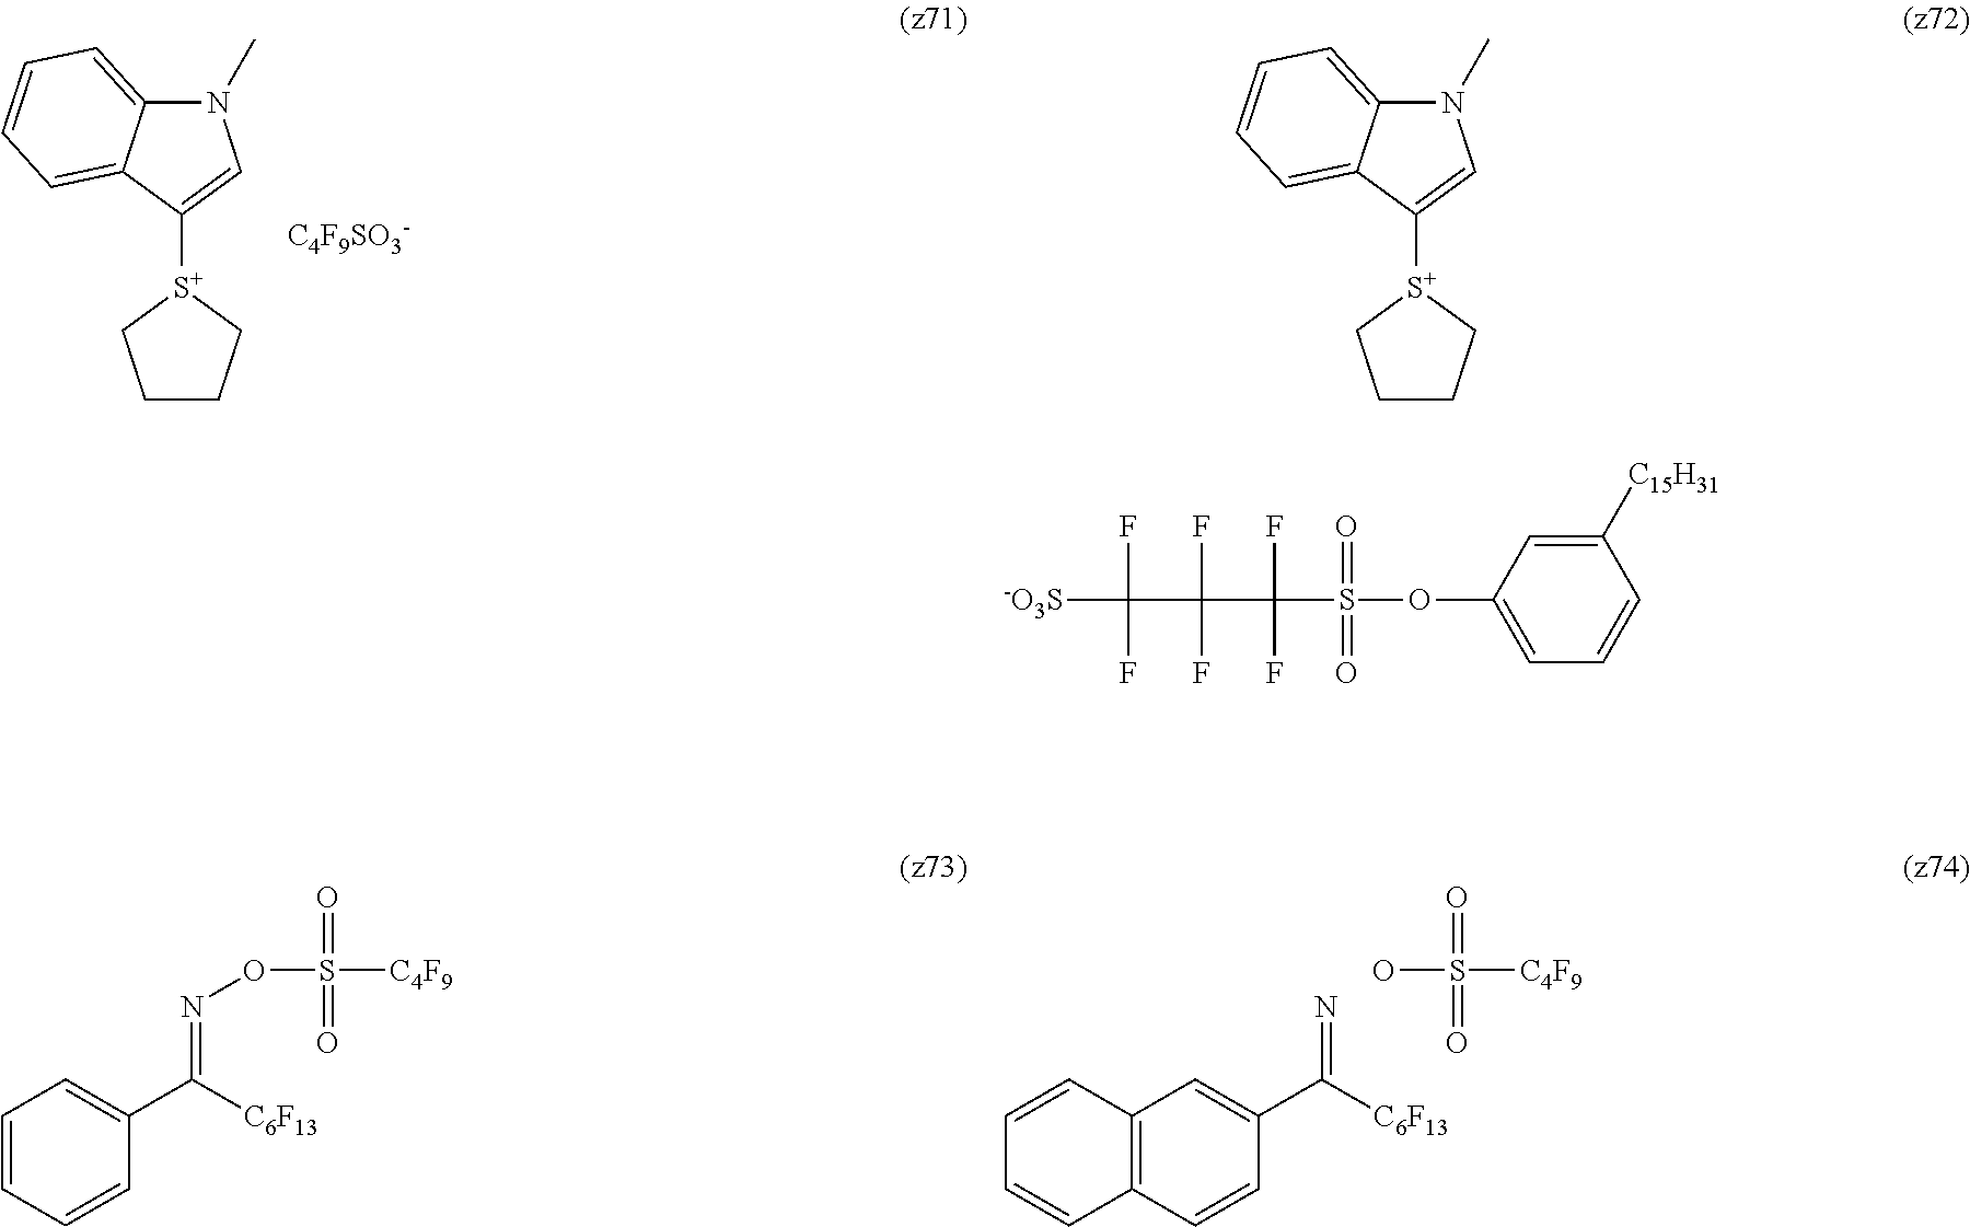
N1(C)C2=CC=CC=C2C([S+]2CCCC2)=C1.[C4F9SO3-].N1(C)C2=CC=CC=C2C([S+]2CCCC2)=C1.[-O3S]C(F)(F)C(F)(F)C(F)(F)S(=O)(=O)OC1=CC=CC([C15H31])=C1.C12=C(C=CC(C([C6F13])=N)=C1)C=CC=C2.OS(=O)(=O)[C4F9].C1=CC=CC(C([C6F13])=NOS(=O)(=O)[C4F9])=C1
